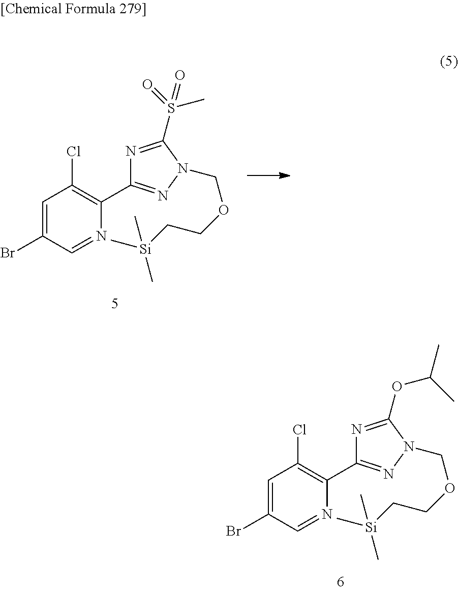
C1(Br)=CC(Cl)=C(C2=NN(COCC[Si](C)(C)C)C(OC(C)C)=N2)N=C1.C1(Br)=CC(Cl)=C(C2=NN(COCC[Si](C)(C)C)C(S(C)(=O)=O)=N2)N=C1
